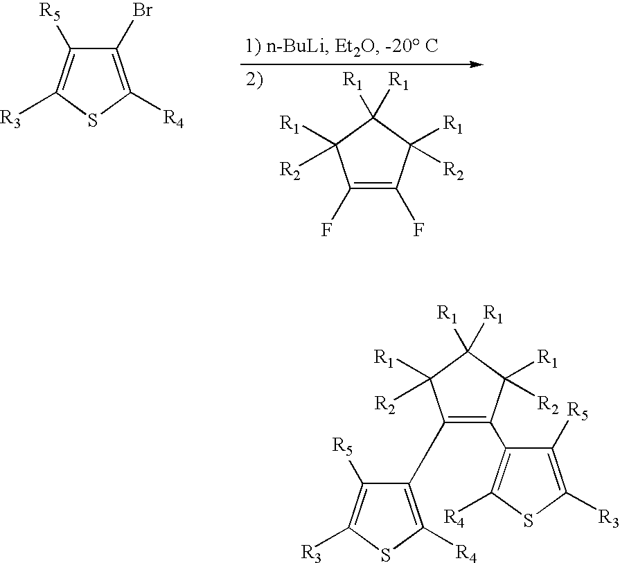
C1(F)=C(F)C([R1])([R2])C([R1])([R1])C1([R1])[R2].C1(Br)=C([R4])SC([R3])=C1[R5].C1(C2=C([R4])SC([R3])=C2[R5])=C(C2=C([R4])SC([R3])=C2[R5])C([R1])([R2])C([R1])([R1])C1([R1])[R2]
